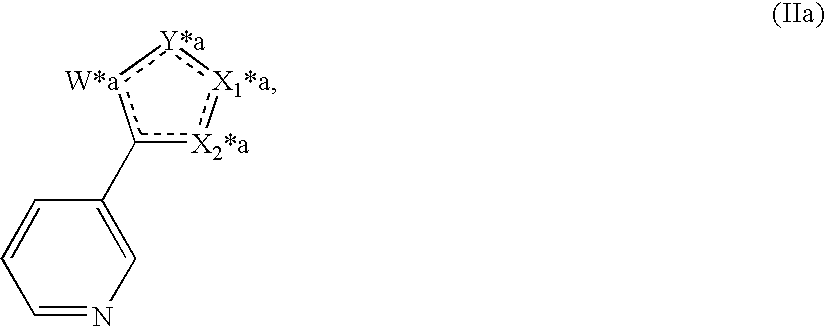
c1(C2=CN=CC=C2)[X2*a]:[X1*a]:[Y*a]:[W*a]1
